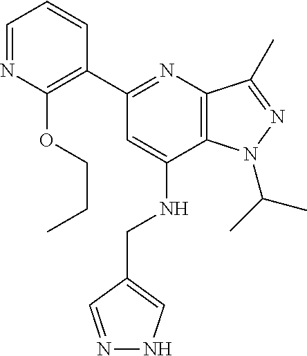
C1(C2=NC3=C(C(NCC4=CNN=C4)=C2)N(C(C)C)N=C3C)=C(OCCC)N=CC=C1
